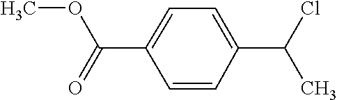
C1(C(=O)OC)=CC=C(C(Cl)C)C=C1
